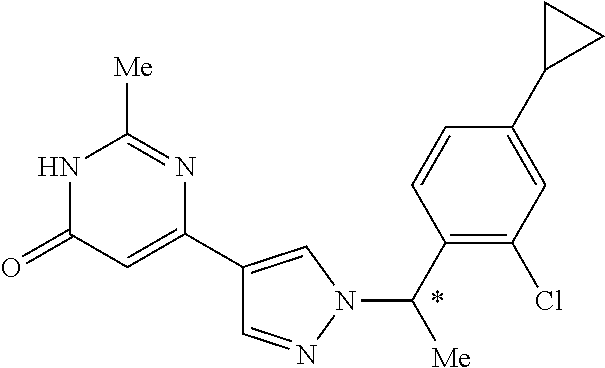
C1=NN(C(C2=C(Cl)C=C(C3CC3)C=C2)[Me])C=C1C1=CC(=O)NC([Me])=N1
